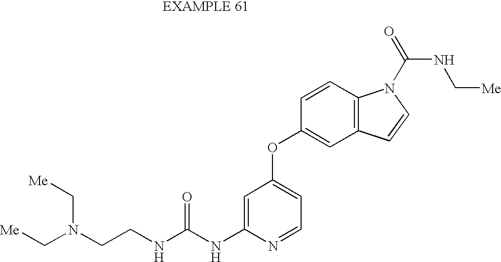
C1=C(NC(NCCN(C[Me])C[Me])=O)N=CC=C1OC1=CC2=C(C=C1)N(C(=O)NC[Me])C=C2
